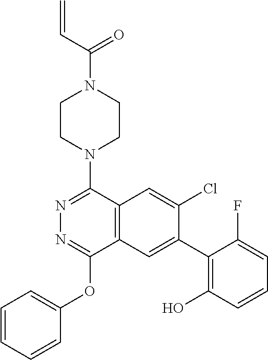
N1=C(N2CCN(C(C=C)=O)CC2)C2=C(C(OC3=CC=CC=C3)=N1)C=C(C1=C(O)C=CC=C1F)C(Cl)=C2
